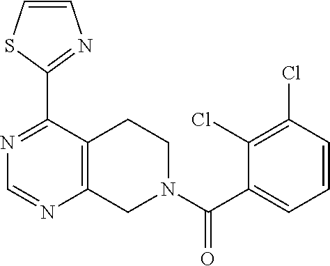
N1=C(C2=NC=CS2)C2=C(N=C1)CN(C(C1=CC=CC(Cl)=C1Cl)=O)CC2
